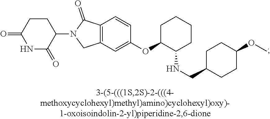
C1CC(=O)NC(=O)C1N1CC2=C(C1=O)C=CC(OC1C(NCC3CCC(OC)CC3)CCCC1)=C2
